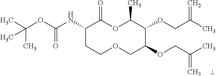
C1(NC(OC(C)(C)C)=O)CCOCC(OCC(C)=C)C(OCC(C)=C)C(C)OC1=O
